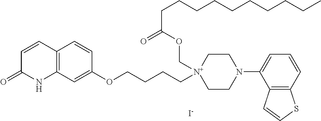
C12=C(C=C(OCCCC[N+]3(COC(CCCCCCCCCC)=O)CCN(C4=CC=CC5=C4C=CS5)CC3)C=C1)NC(=O)C=C2.[I-]
